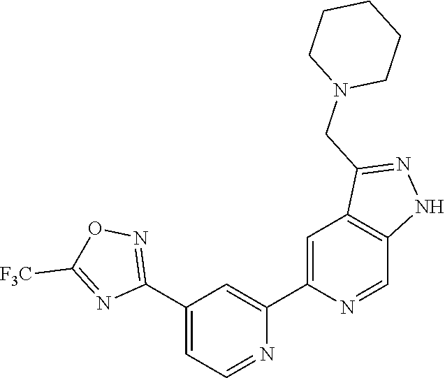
N1=CC=C(C2=NOC([F3C])=N2)C=C1C1=CC2=C(C=N1)NN=C2CN1CCCCC1
